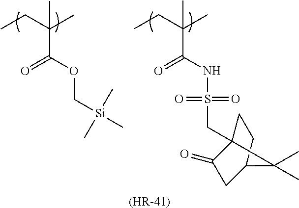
[(HR-41)].CCC(C)(C)C(OC[Si](C)(C)C)=O.CCC(C)(C)C(=O)NS(=O)(=O)CC12CCC(CC1=O)C2(C)C
